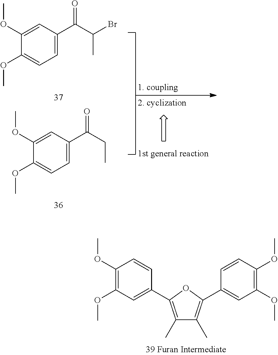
C1=C(C(C(Br)C)=O)C=C(OC)C(OC)=C1.C1=C(C(CC)=O)C=C(OC)C(OC)=C1.C1(C)=C(C2=CC(OC)=C(OC)C=C2)OC(C2=CC(OC)=C(OC)C=C2)=C1C
